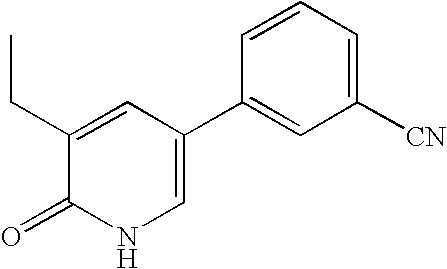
C1(=O)NC=C(C2=CC([CN])=CC=C2)C=C1CC
